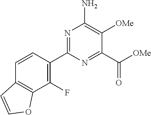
N1=C(C2=C(F)C3=C(C=C2)C=CO3)N=C(C([OMe])=O)C([OMe])=C1N
